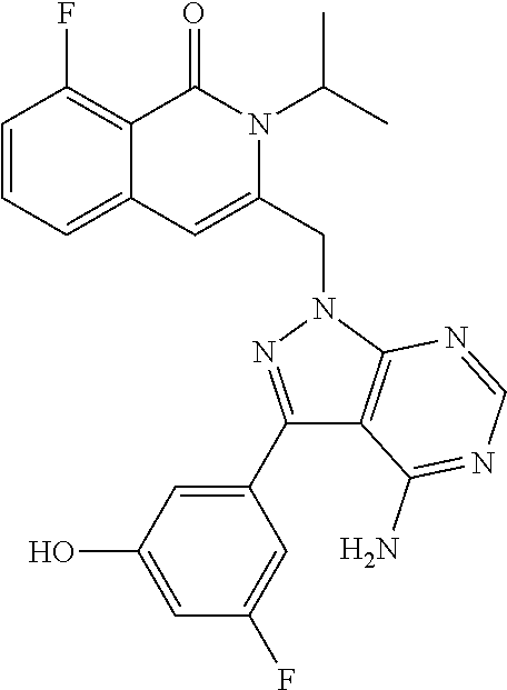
C1=CC=C2C(=C1F)C(=O)N(C(C)C)C(CN1C3=C(C(N)=NC=N3)C(C3=CC(O)=CC(F)=C3)=N1)=C2
